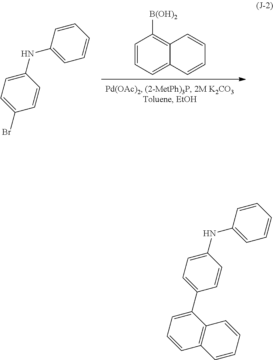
C1=CC=C2C(=C1[B(OH)2])C=CC=C2.C1(NC2=CC=CC=C2)=CC=C(Br)C=C1.C1(NC2=CC=CC=C2)=CC=C(C2=CC=CC3=C2C=CC=C3)C=C1
